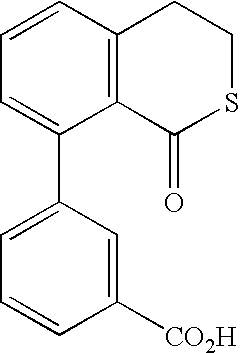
C1([CO2H])=CC(C2=CC=CC3=C2C(=O)SCC3)=CC=C1
